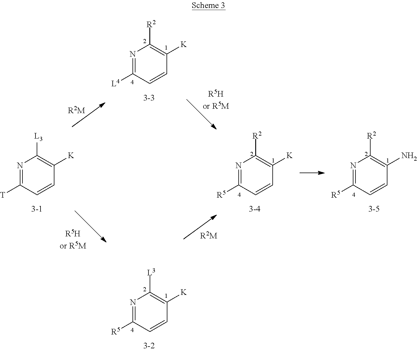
N1=C([T])C=CC([K])=C1[L3].N1=C([L4])C=CC([K])=C1[R2].[R2M].N1=C([R5])C=CC([K])=C1[R2].[R2M].N1=C([R5])C=CC(N)=C1[R2].N1=C([R5])C=CC([K])=C1[L3]
